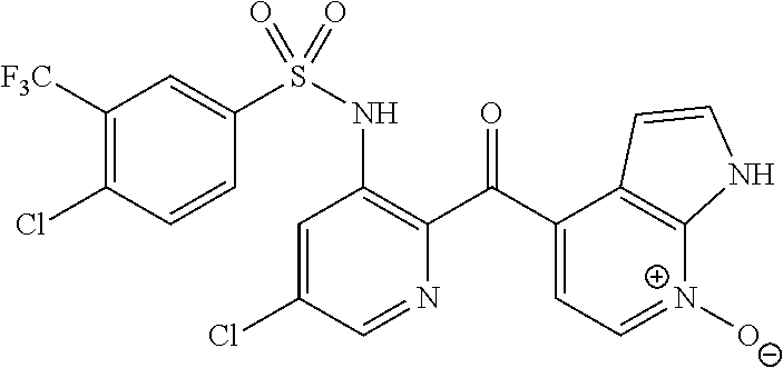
C1=C(Cl)C=NC(C(C2=CC=[N+]([O-])C3=C2C=CN3)=O)=C1NS(=O)(C1=CC([F3C])=C(Cl)C=C1)=O
